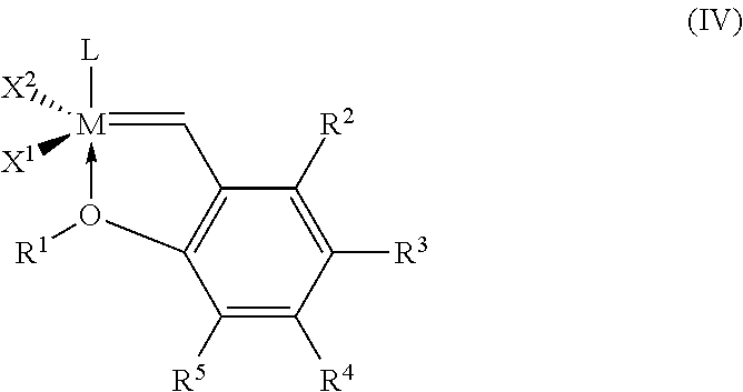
[L][M]1([X2])([X1])-O([R1])C2=C(C=1)C([R2])=C([R3])C([R4])=C2[R5]
